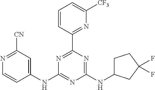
N1=C(C2=NC([CF3])=CC=C2)N=C(NC2CCC(F)(F)C2)N=C1NC1=CC([CN])=NC=C1
